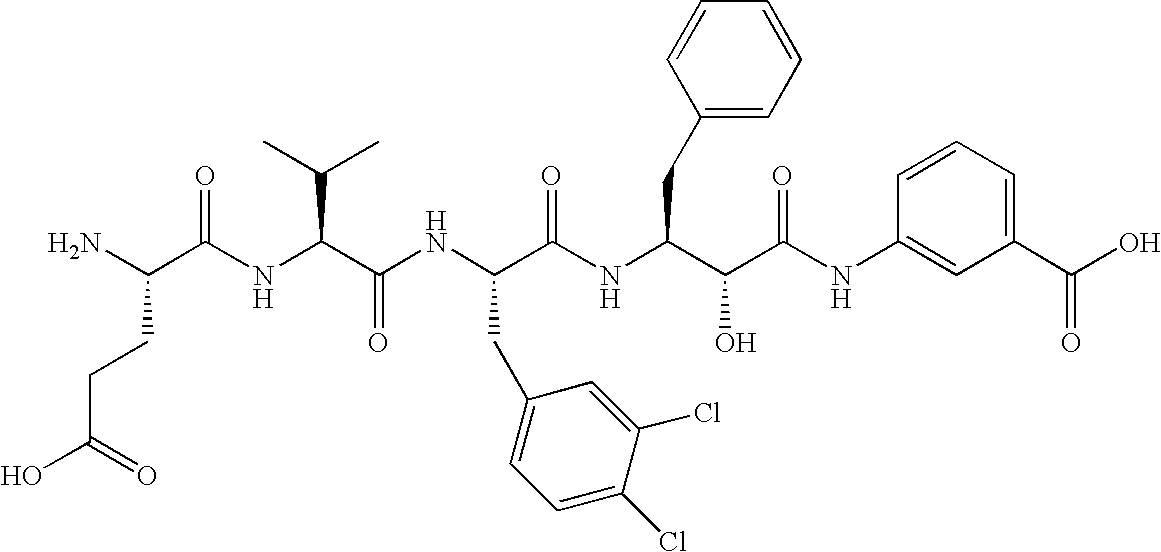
C(C(O)=O)CC(N)C(=O)NC(C(C)C)C(=O)NC(CC1=CC=C(Cl)C(Cl)=C1)C(=O)NC(CC1=CC=CC=C1)C(O)C(=O)NC1=CC(C(O)=O)=CC=C1
